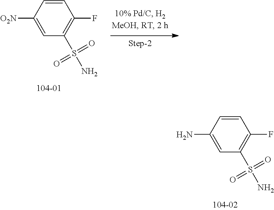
C1=CC([O2N])=CC(S(N)(=O)=O)=C1F.C1=CC(N)=CC(S(N)(=O)=O)=C1F
